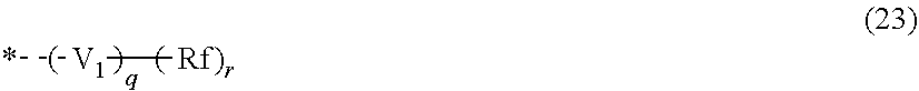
*[V1][Rf)r]
